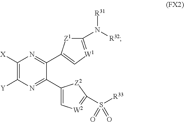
[Z1]1C(N([R32])[R31])=[W1]C=C1C1=NC([X])=C([Y])N=C1C1=C[W2]=C(S([R33])(=O)=O)[Z2]1
